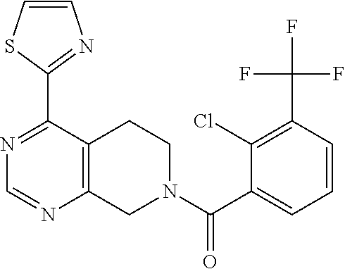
N1=C(C2=NC=CS2)C2=C(N=C1)CN(C(C1=CC=CC(C(F)(F)F)=C1Cl)=O)CC2
